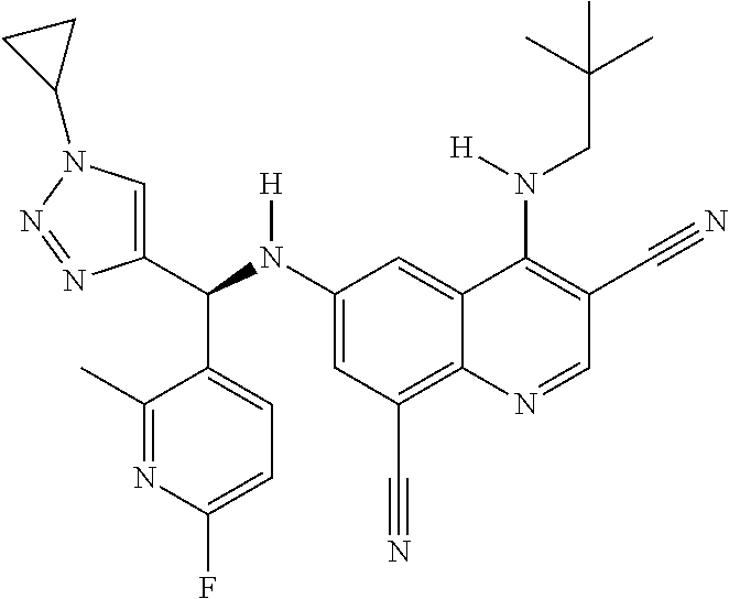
C1(N(C(C2=CN(C3CC3)N=N2)C2=CC=C(F)N=C2C)[H])=CC(C#N)=C2C(=C1)C(N(CC(C)(C)C)[H])=C(C#N)C=N2
